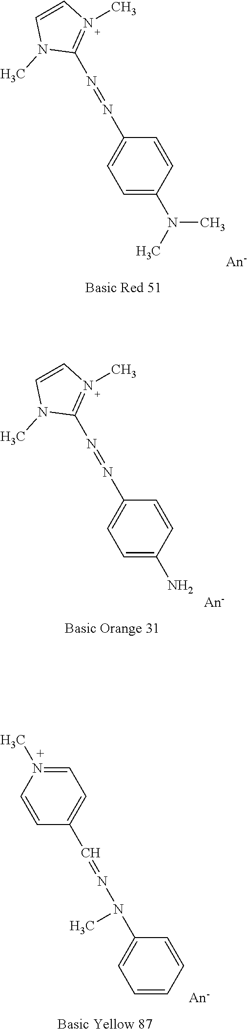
C1=C(N(C)C)C=CC(N=NC2=N(C)C=CN2C)=C1.[An-].C1=C(N)C=CC(N=NC2=N(C)C=CN2C)=C1.[An-].[An-].C1=CC=CC(N(N=CC2=CC=N(C)C=C2)C)=C1
